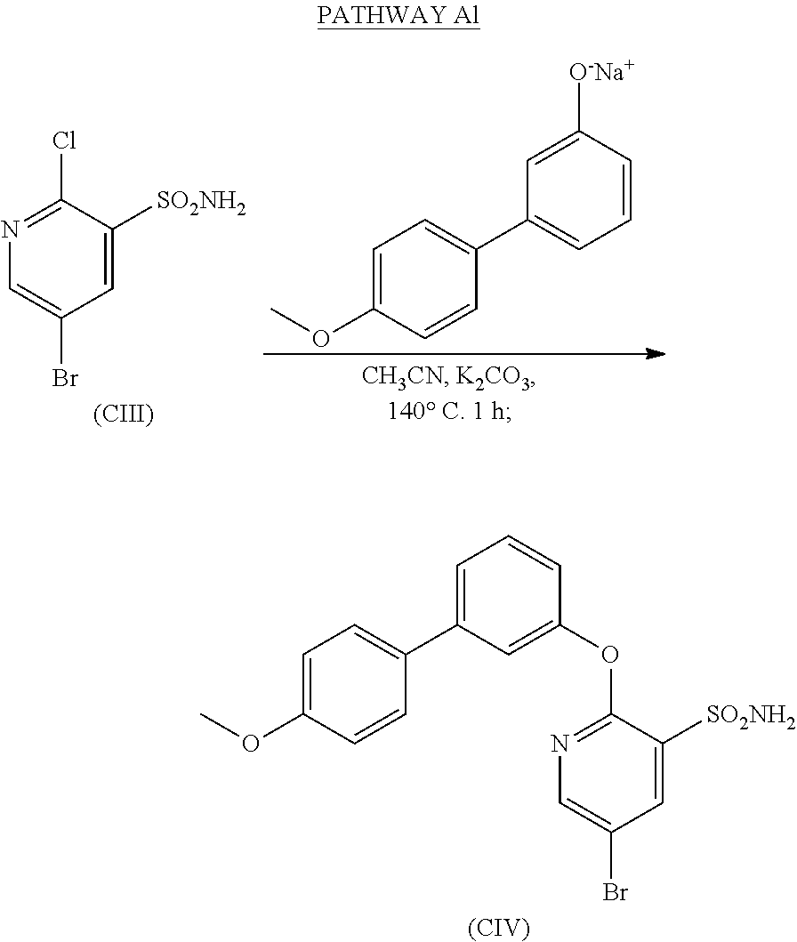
C1=C(OC)C=CC(C2=CC=CC([O-Na+])=C2)=C1.N1=C(Cl)C([SO2NH2])=CC(Br)=C1.[(CIII)].N1=C(OC2=CC(C3=CC=C(OC)C=C3)=CC=C2)C([SO2NH2])=CC(Br)=C1.[(CIV)]
